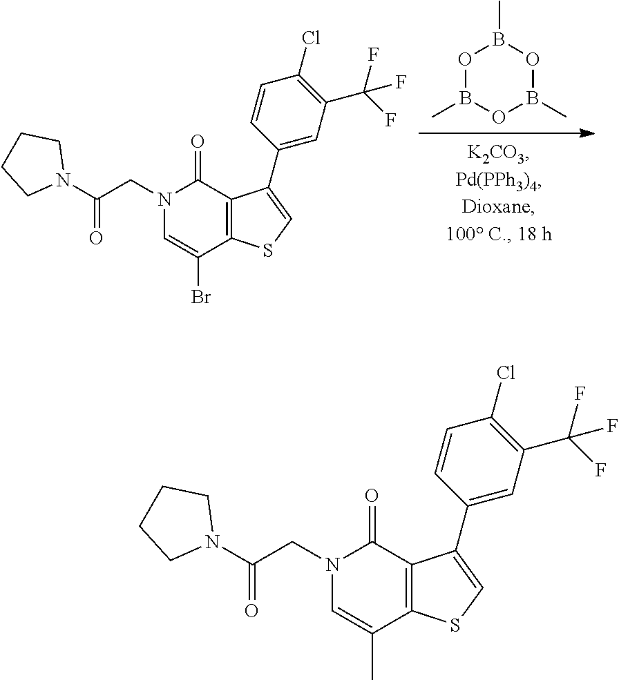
N1(CC(N2CCCC2)=O)C=C(Br)C2=C(C1=O)C(C1=CC(C(F)(F)F)=C(Cl)C=C1)=CS2.O1B(C)OB(C)OB1C.N1(CC(N2CCCC2)=O)C=C(C)C2=C(C1=O)C(C1=CC(C(F)(F)F)=C(Cl)C=C1)=CS2
